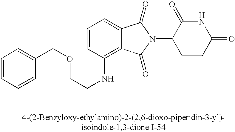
C1(=O)NC(=O)C(N2C(=O)C3=CC=CC(NCCOCC4=CC=CC=C4)=C3C2=O)CC1
